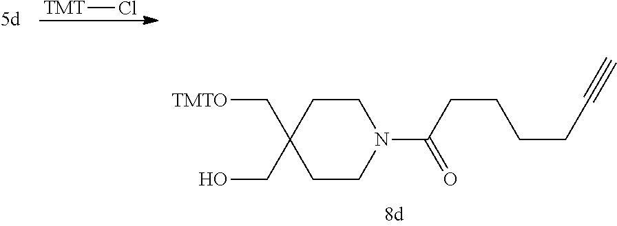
C1CC(C[TMTO])(CO)CCN1C(=O)CCCCC#C.[TMT]Cl
